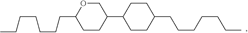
C(CCCCC1CCC(C2CCC(CCCCCCC)CC2)CO1)CC
